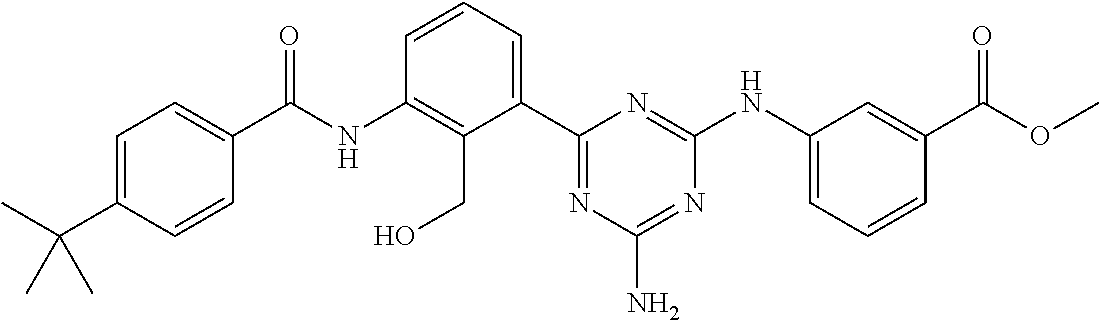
C(NC1=C(CO)C(C2=NC(N)=NC(NC3=CC=CC(C(OC)=O)=C3)=N2)=CC=C1)(=O)C1=CC=C(C(C)(C)C)C=C1
